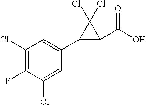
C1(C2=CC(Cl)=C(F)C(Cl)=C2)C(C(O)=O)C1(Cl)Cl
